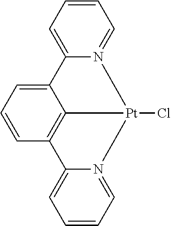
C1=CC=C2N(=C1)[Pt]1(Cl)N3=CC=CC=C3C3=C1C2=CC=C3
